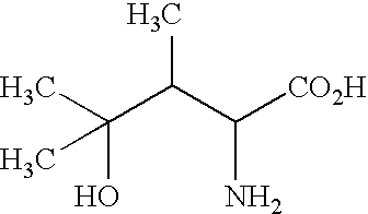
C(C(C)C(N)[CO2H])(O)(C)C
